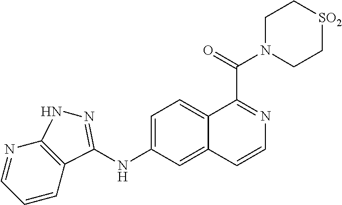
N1=CC=CC2=C1NN=C2NC1=CC=C2C(=C1)C=CN=C2C(=O)N1CC[SO2]CC1
